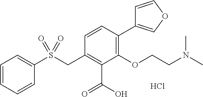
C1=CC=CC(S(CC2=C(C(=O)O)C(OCCN(C)C)=C(C3=COC=C3)C=C2)(=O)=O)=C1.Cl
